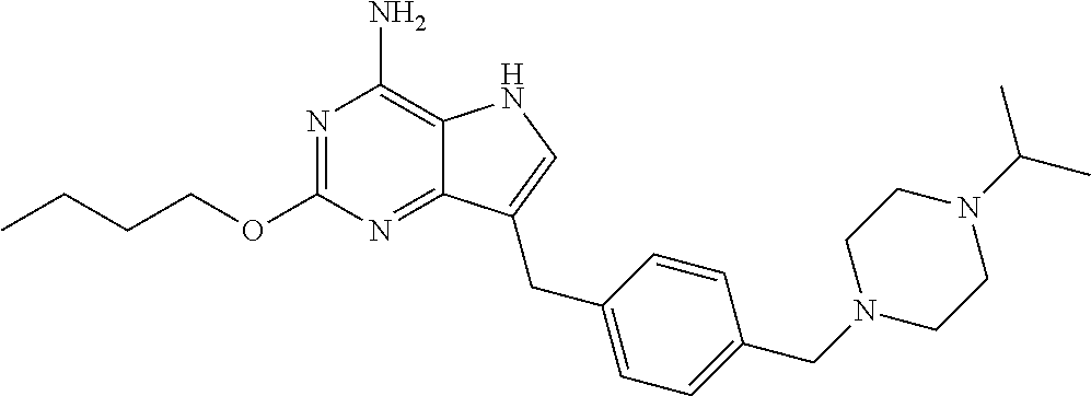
N1=C(OCCCC)N=C2C(=C1N)NC=C2CC1=CC=C(CN2CCN(C(C)C)CC2)C=C1
